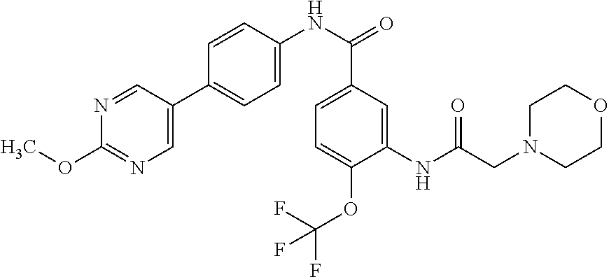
C1(NC(CN2CCOCC2)=O)=CC(C(NC2=CC=C(C3=CN=C(OC)N=C3)C=C2)=O)=CC=C1OC(F)(F)F
